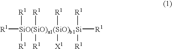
[R1][SiO(SiO)a1(SiO)b1Si]([R1])([R1])([R1])([R1])([X1])([R1])([R1])([R1])[R1]
